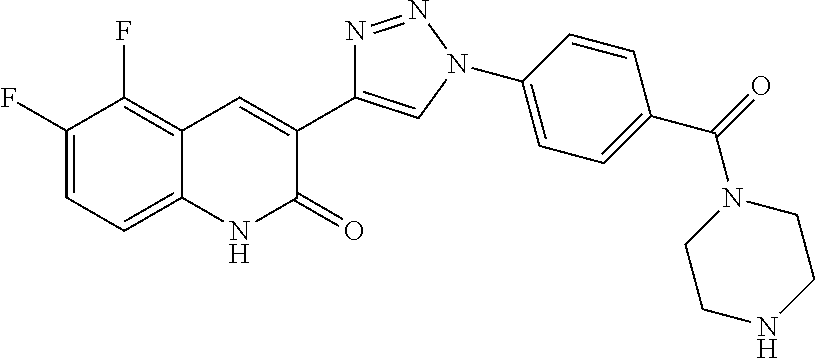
C1(F)=CC=C2C(=C1F)C=C(C1=CN(C3=CC=C(C(=O)N4CCNCC4)C=C3)N=N1)C(=O)N2
